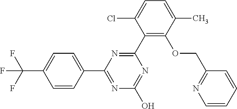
N1=C(O)N=C(C2=CC=C(C(F)(F)F)C=C2)N=C1C1=C(OCC2=NC=CC=C2)C(C)=CC=C1Cl
